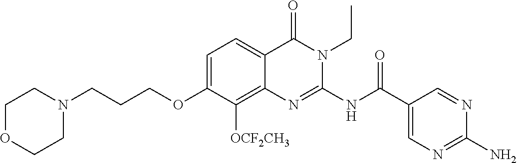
C1=C(OCCCN2CCOCC2)C([OCF2CH3])=C2C(=C1)C(=O)N(CC)C(NC(C1=CN=C(N)N=C1)=O)=N2
